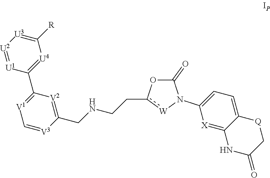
C1([R])=[U3][U2]=[U1]C(C2=[V1]C=[V3]C(CNCCc3[W]N(C4=CC=C5C(=[X]4)NC(=O)C[Q]5)C(=O)O3)=[V2]2)=[U4]1
